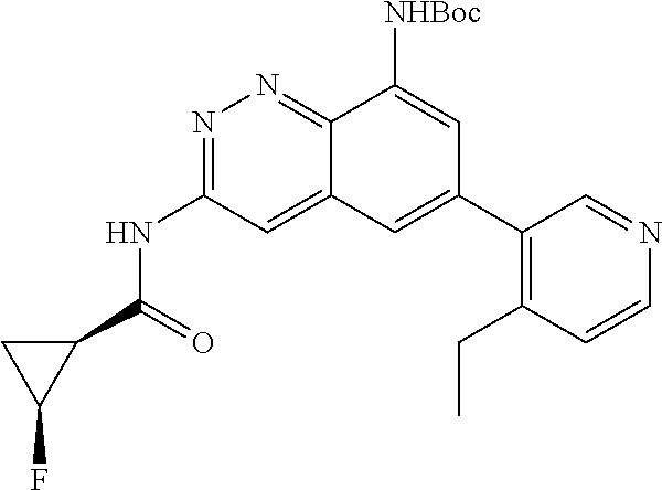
FC1C(C(NC2=NN=C3C(=C2)C=C(C2=C(CC)C=CN=C2)C=C3[NHBoc])=O)C1
